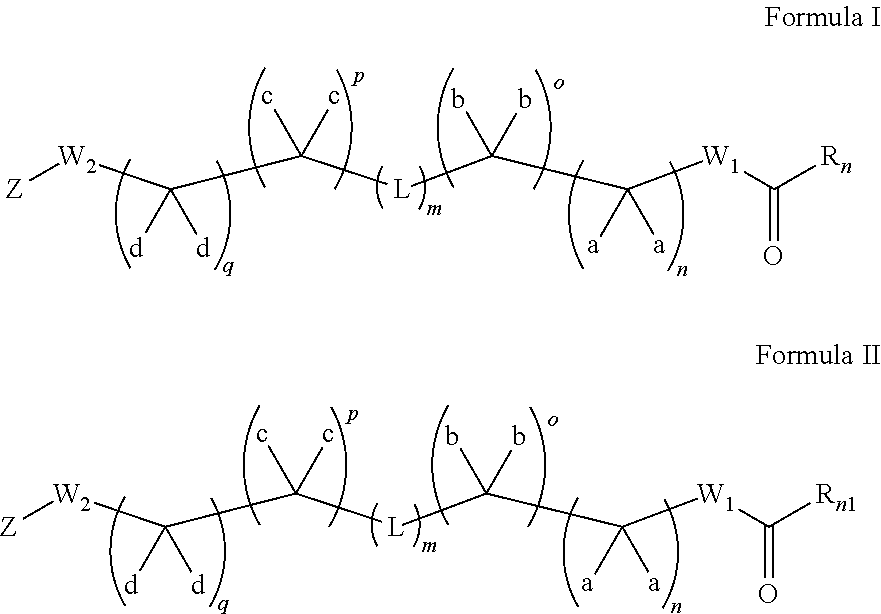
[Z][W2]C(C([L]C(C([W1]C([Rn])=O)([a])[a])(b)b)(c)c)([d])[d].[Z][W2]C(C([L]C(C([W1]C([Rn1])=O)([a])[a])(b)b)(c)c)([d])[d]
